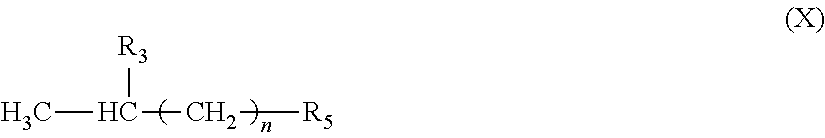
C(C[R5])(C)[R3]
